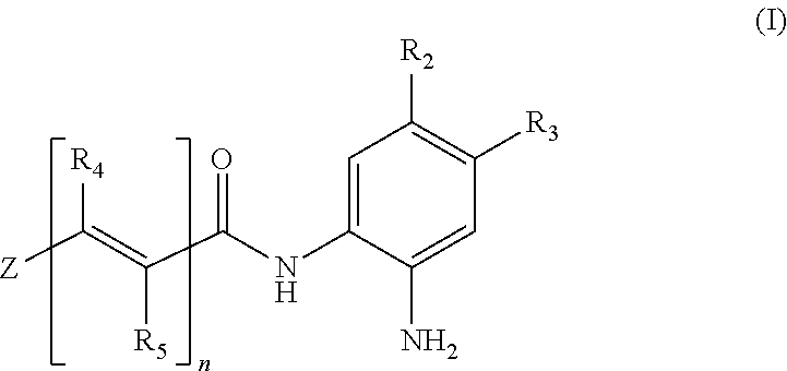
C1=C(NC(C(=C([Z])[R4])[R5])=O)C(N)=CC([R3])=C1[R2]
